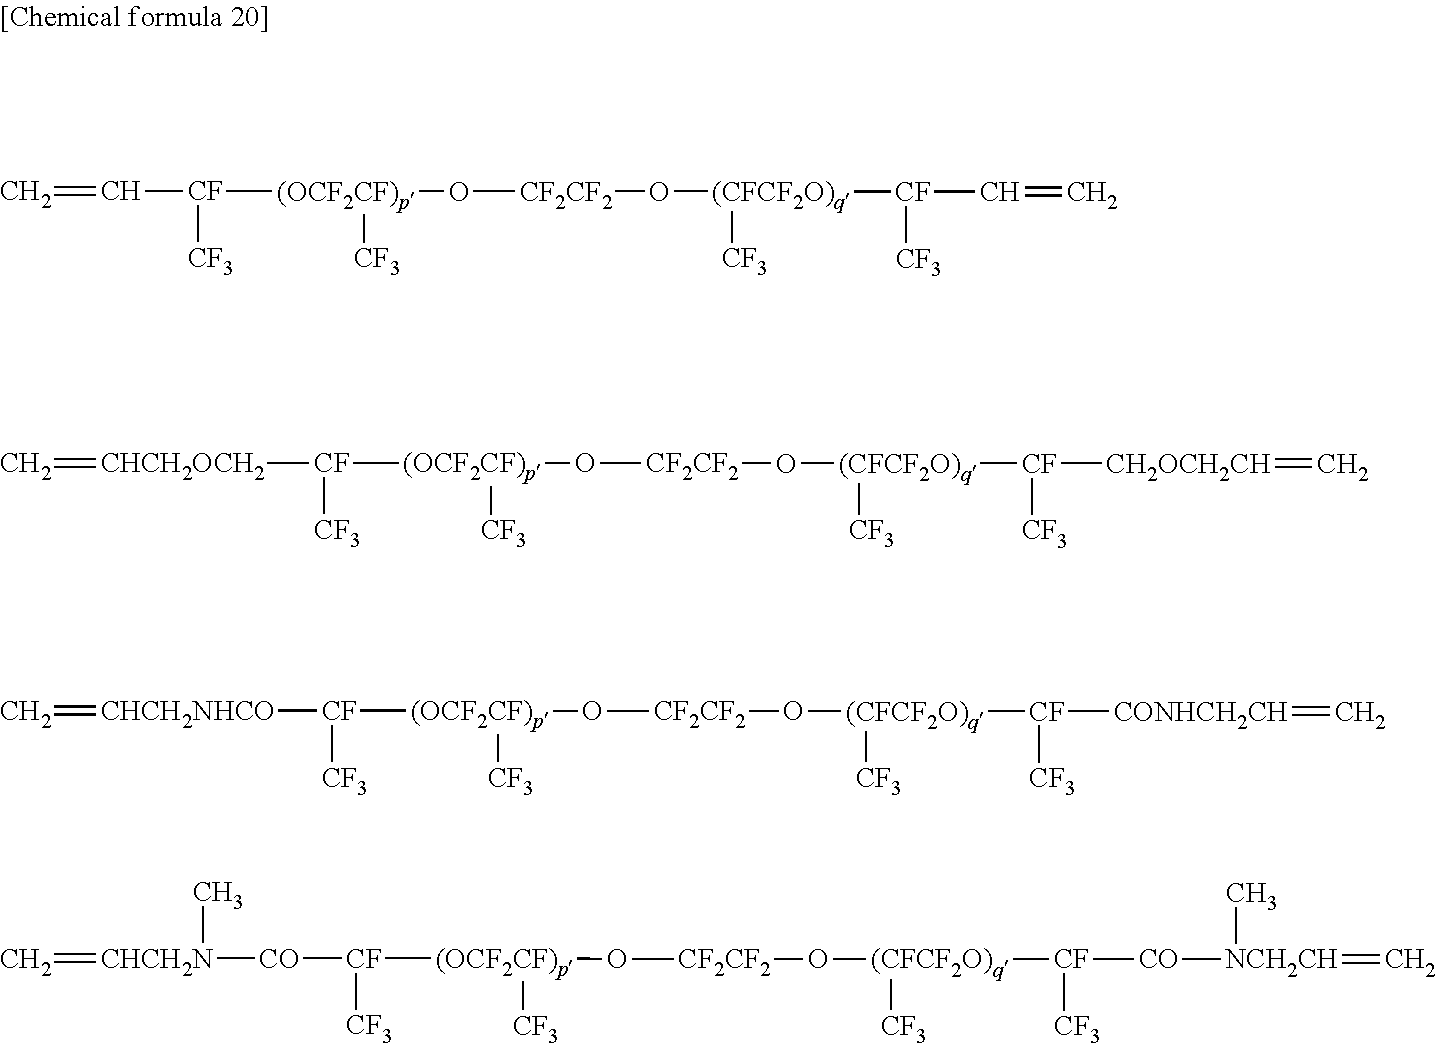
C([CF]([CF3])[(OCF2CF)p](O[CF2CF2]O[(CFCF2O)q]([CF3])[CF](C=C)[CF3])[CF3])=C.[CF2CF2](O[(CFCF2O)q]([CF3])[CF]([CH2OCH2CH]=C)[CF3])O[(OCF2CF)p]([CF]([CHCH2OCH2]=C)[CF3])[CF3].[CF2CF2](O[(CFCF2O)q]([CF3])[CF]([CONHCH2CH]=C)[CF3])O[(OCF2CF)p]([CF]([CHCH2NHCO]=C)[CF3])[CF3].[CF2CF2](O[(CFCF2O)q]([CF3])[CF]([CO][NCH2CH](=C)C)[CF3])O[(OCF2CF)p]([CF]([CO][CHCH2N](C)=C)[CF3])[CF3]
